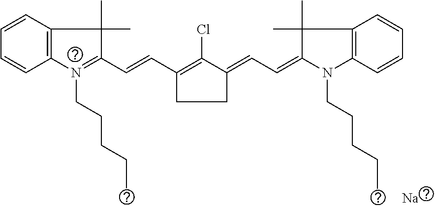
C1=CC2=C(C=C1)N(CCCCC)=C(C=CC1=C(Cl)C(=CC=C3N(CCCCC)C4=C(C=CC=C4)C3(C)C)CC1)C2(C)C.[Na]
